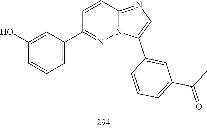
C1(C2=CC=CC(O)=C2)=NN2C(=NC=C2C2=CC(C(C)=O)=CC=C2)C=C1
